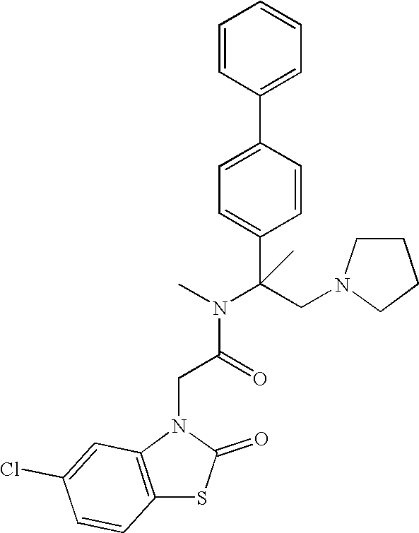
C(C(N(C)C(C1=CC=C(C2=CC=CC=C2)C=C1)(CN1CCCC1)C)=O)N1C(=O)SC2=C1C=C(Cl)C=C2
